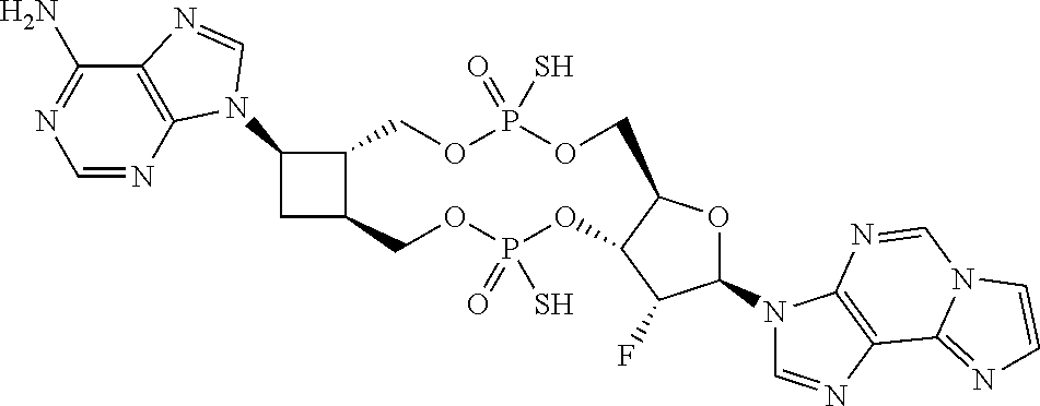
C1C(N2C3=C(C(N)=NC=N3)N=C2)C2COP(=O)(S)OCC3OC(N4C=NC5=C4N=CN4C5=NC=C4)C(F)C3OP(=O)(S)OCC12
